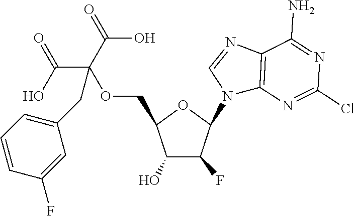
C1(O)C(F)C(N2C3=C(N=C2)C(N)=NC(Cl)=N3)OC1COC(C(O)=O)(C(=O)O)CC1=CC=CC(F)=C1
